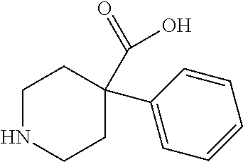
C1NCCC(C2=CC=CC=C2)(C(=O)O)C1
